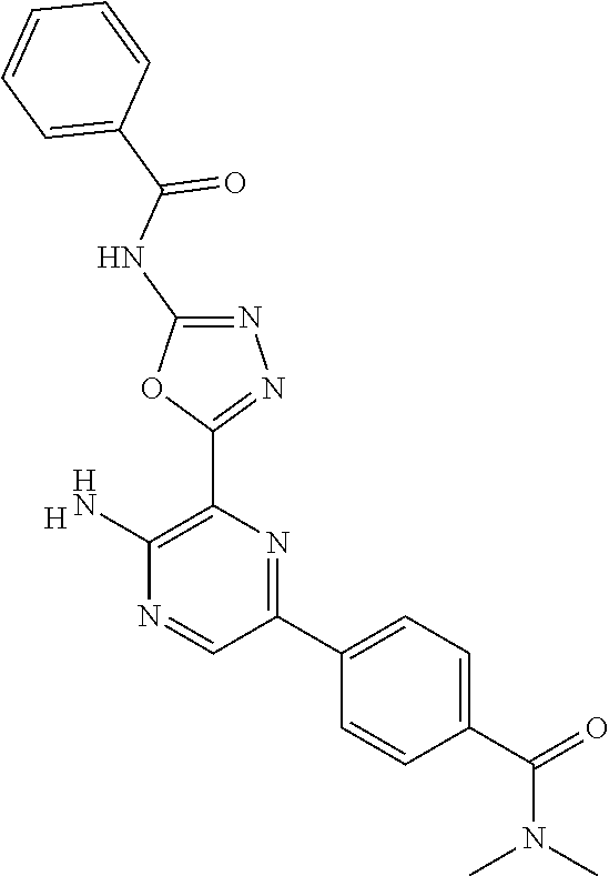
[H].C1(N)=C(C2=NN=C(NC(C3=CC=CC=C3)=O)O2)N=C(C2=CC=C(C(=O)N(C)C)C=C2)C=N1
